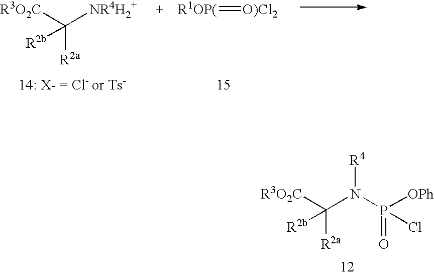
[R4]N(P([OPh])(=O)Cl)C([R3O2C])([R2a])[R2b].[R2a]C([R3O2C])([NR4H2+])[R2b].[R1OP(]=[O)Cl2]
